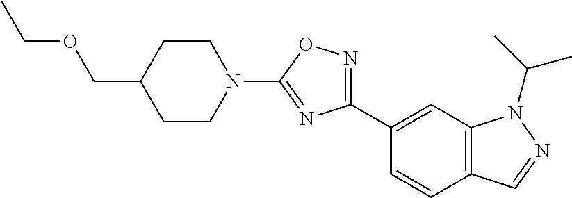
C(C1CCN(C2=NC(C3=CC4=C(C=C3)C=NN4C(C)C)=NO2)CC1)OCC
